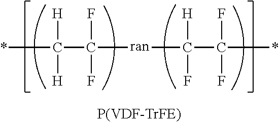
*C([H])(C(F)(F)[ran]C([H])(F)C(F)(F)*)[H]
